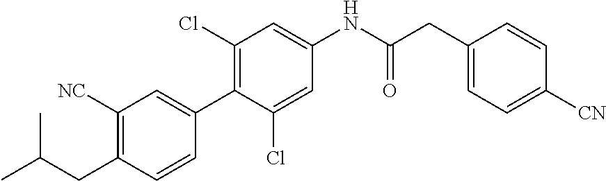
C1(CC(C)C)=C([NC])C=C(C2=C(Cl)C=C(NC(CC3=CC=C([CN])C=C3)=O)C=C2Cl)C=C1
